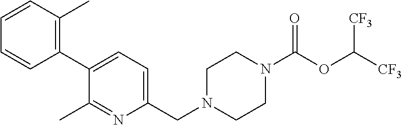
C1=CC(C)=C(C2=CC=C(CN3CCN(C(OC([CF3])[CF3])=O)CC3)N=C2C)C=C1
